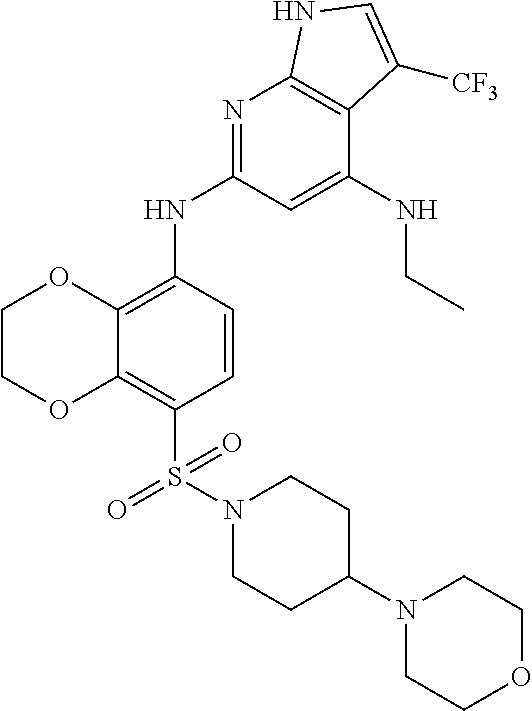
C12=C(S(=O)(=O)N3CCC(N4CCOCC4)CC3)C=CC(NC3=NC4=C(C(NCC)=C3)C([CF3])=CN4)=C1OCCO2
